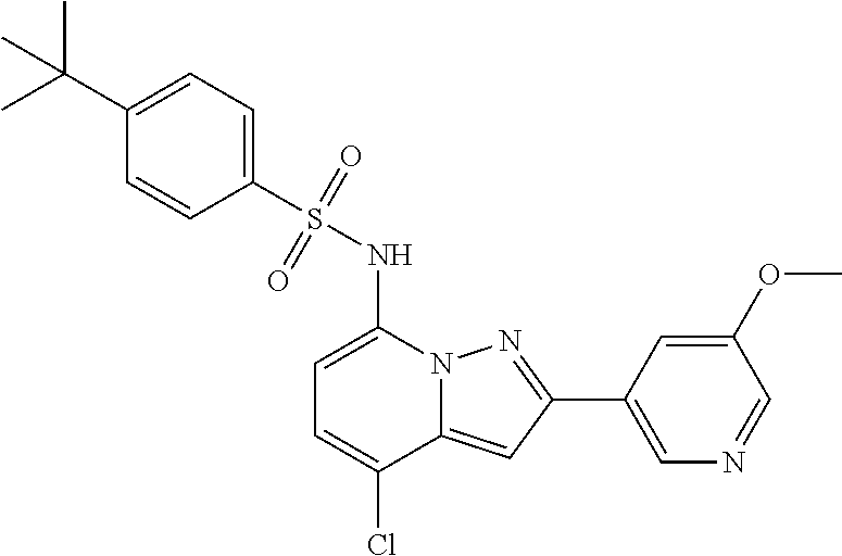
C1(C2=NN3C(=C2)C(Cl)=CC=C3NS(=O)(=O)C2=CC=C(C(C)(C)C)C=C2)=CN=CC(OC)=C1
